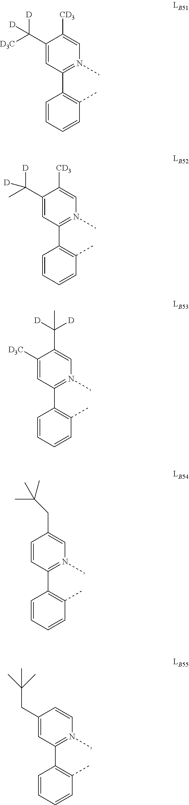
C1(C([D3C])([D])[D])=CC(C2=C(C)C=CC=C2)=N(C)C=C1[CD3].C1(C(C)([D])[D])=CC(C2=C(C)C=CC=C2)=N(C)C=C1[CD3].C1([D3C])=CC(C2=C(C)C=CC=C2)=N(C)C=C1C(C)([D])[D].C1=CC(C2=C(C)C=CC=C2)=N(C)C=C1CC(C)(C)C.C1(CC(C)(C)C)=CC(C2=C(C)C=CC=C2)=N(C)C=C1
